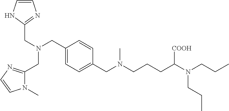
C(N(CC1=CC=C(CN(C)CCCC(N(CCC)CCC)[COOH])C=C1)CC1=NC=CN1)C1=NC=CN1C
